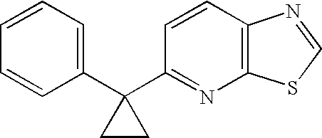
C1(C2(C3=CC=CC=C3)CC2)=NC2=C(C=C1)N=CS2
